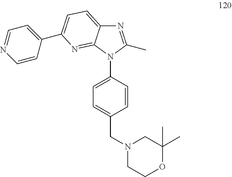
N1=C(C)N(C2=CC=C(CN3CCOC(C)(C)C3)C=C2)C2=NC(C3=CC=NC=C3)=CC=C12
